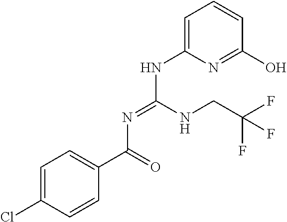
N(=C(NCC(F)(F)F)NC1=CC=CC(O)=N1)C(C1=CC=C(Cl)C=C1)=O
